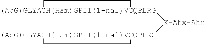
[(AcG)GLYACH(Hsm)GPIT(1-nal)VCQPLRG]1([K-Ahx-Ahx][(AcG)GLYACH(Hsm)GPIT(1-nal)VCQPLRG]2CC2)CC1
